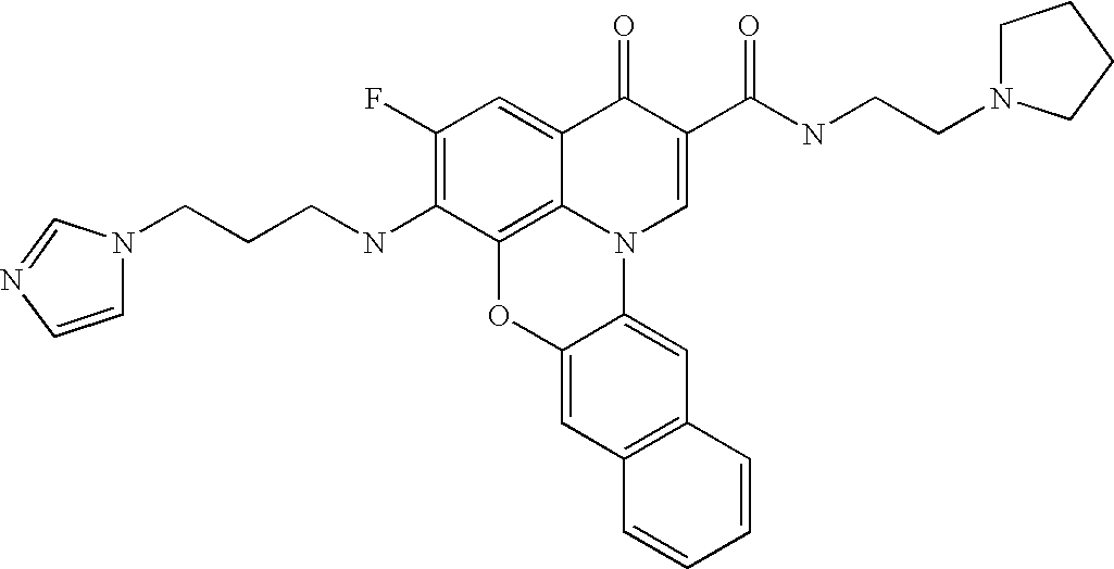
C1(F)=C(NCCCN2C=CN=C2)C2=C3C(=C1)C(=O)C(C(NCCN1CCCC1)=O)=CN3C1=CC3=C(C=C1O2)C=CC=C3
